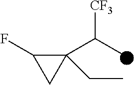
C1(C(C)[CF3])(CC)C(F)C1
